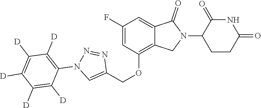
C1(COC2=C3C(=CC(F)=C2)C(=O)N(C2CCC(=O)NC2=O)C3)=CN(C2=C([D])C([D])=C([D])C([D])=C2[D])N=N1
